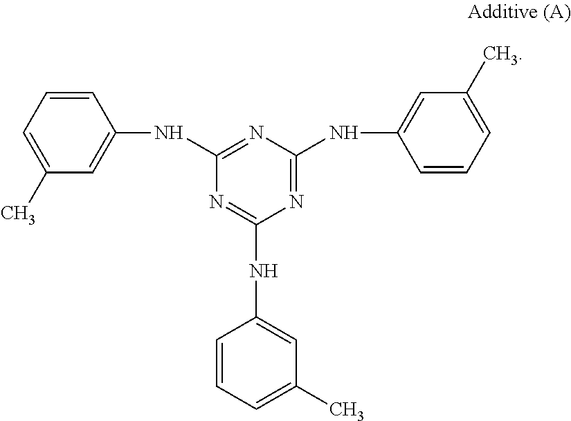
N1=C(NC2=CC(C)=CC=C2)N=C(NC2=CC(C)=CC=C2)N=C1NC1=CC(C)=CC=C1
